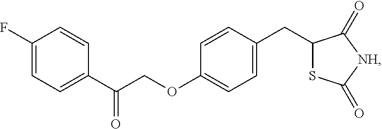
C1(F)=CC=C(C(=O)COC2=CC=C(CC3SC(=O)[NH]C3=O)C=C2)C=C1
